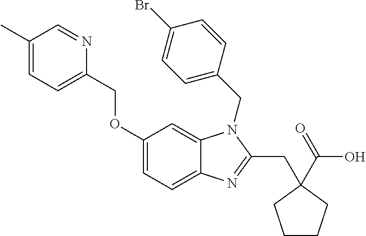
C1(OCC2=CC=C(C)C=N2)=CC=C2C(=C1)N(CC1=CC=C(Br)C=C1)C(CC1(C(O)=O)CCCC1)=N2
